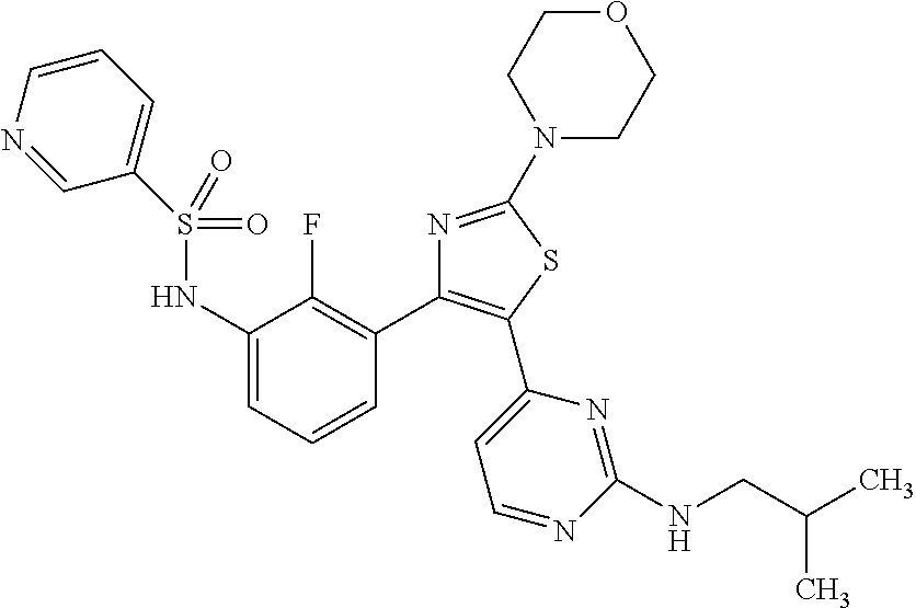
C1(NS(=O)(=O)C2=CC=CN=C2)=CC=CC(C2=C(C3=CC=NC(NCC(C)C)=N3)SC(N3CCOCC3)=N2)=C1F
